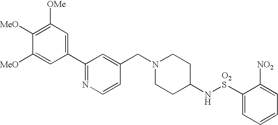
C1(C2=NC=CC(CN3CCC(N[O2S]C4=CC=CC=C4[NO2])CC3)=C2)=CC([OMe])=C([MeO])C([MeO])=C1
